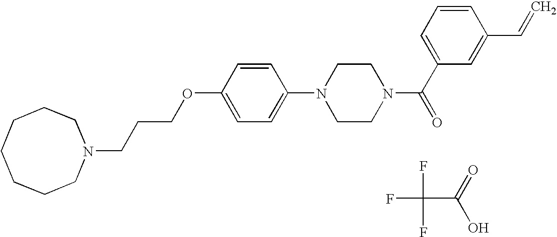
N1(CCCOC2=CC=C(N3CCN(C(C4=CC=CC(C=C)=C4)=O)CC3)C=C2)CCCCCCC1.FC(F)(F)C(O)=O
